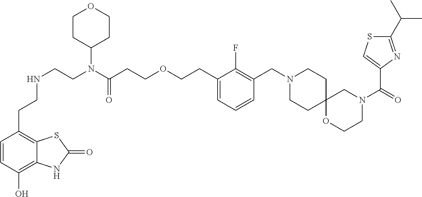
C1=CC(O)=C2C(=C1CCNCCN(C(CCOCCC1=CC=CC(CN3CCC4(CC3)OCCN(C(C3=CSC(C(C)C)=N3)=O)C4)=C1F)=O)C1CCOCC1)SC(=O)N2
